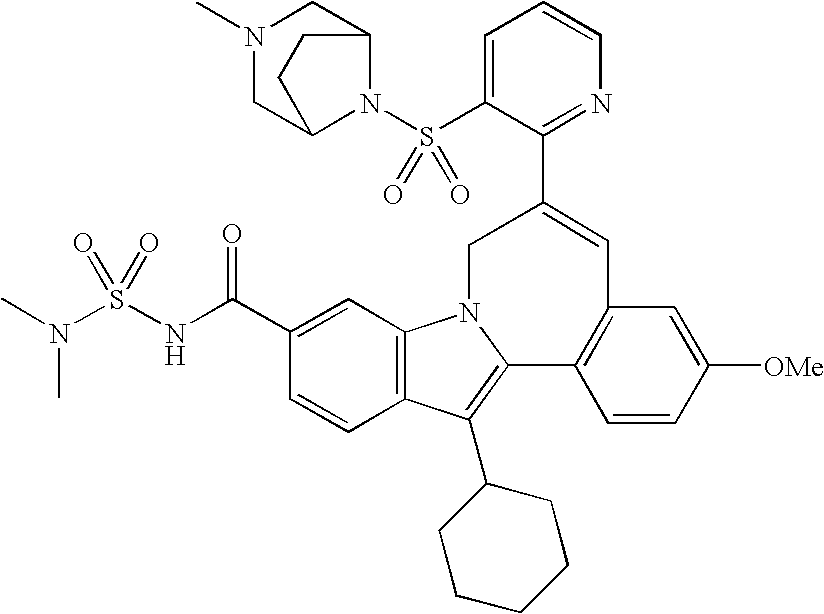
C1(C(NS(N(C)C)(=O)=O)=O)=CC2=C(C=C1)C(C1CCCCC1)=C1N2CC(C2=NC=CC=C2S(=O)(=O)N2C3CN(C)CC2CC3)=CC2=C1C=CC([OMe])=C2
